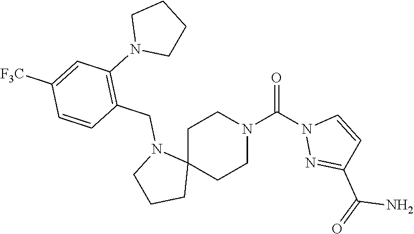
C1C2(CCN(C(N3N=C(C(=O)N)C=C3)=O)C1)N(CC1=C(N3CCCC3)C=C([F3C])C=C1)CCC2
